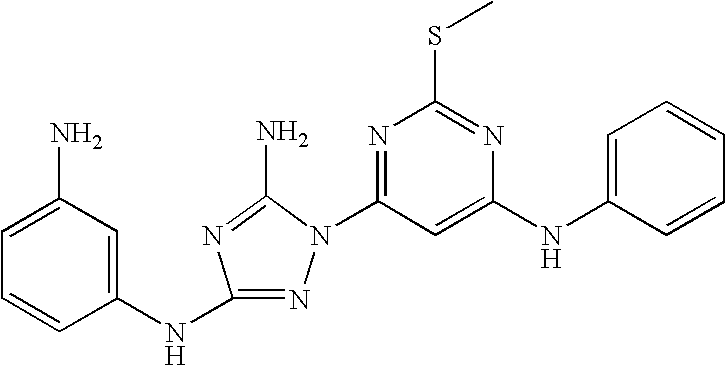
N1=C(NC2=CC(N)=CC=C2)N=C(N)N1C1=NC(SC)=NC(NC2=CC=CC=C2)=C1
